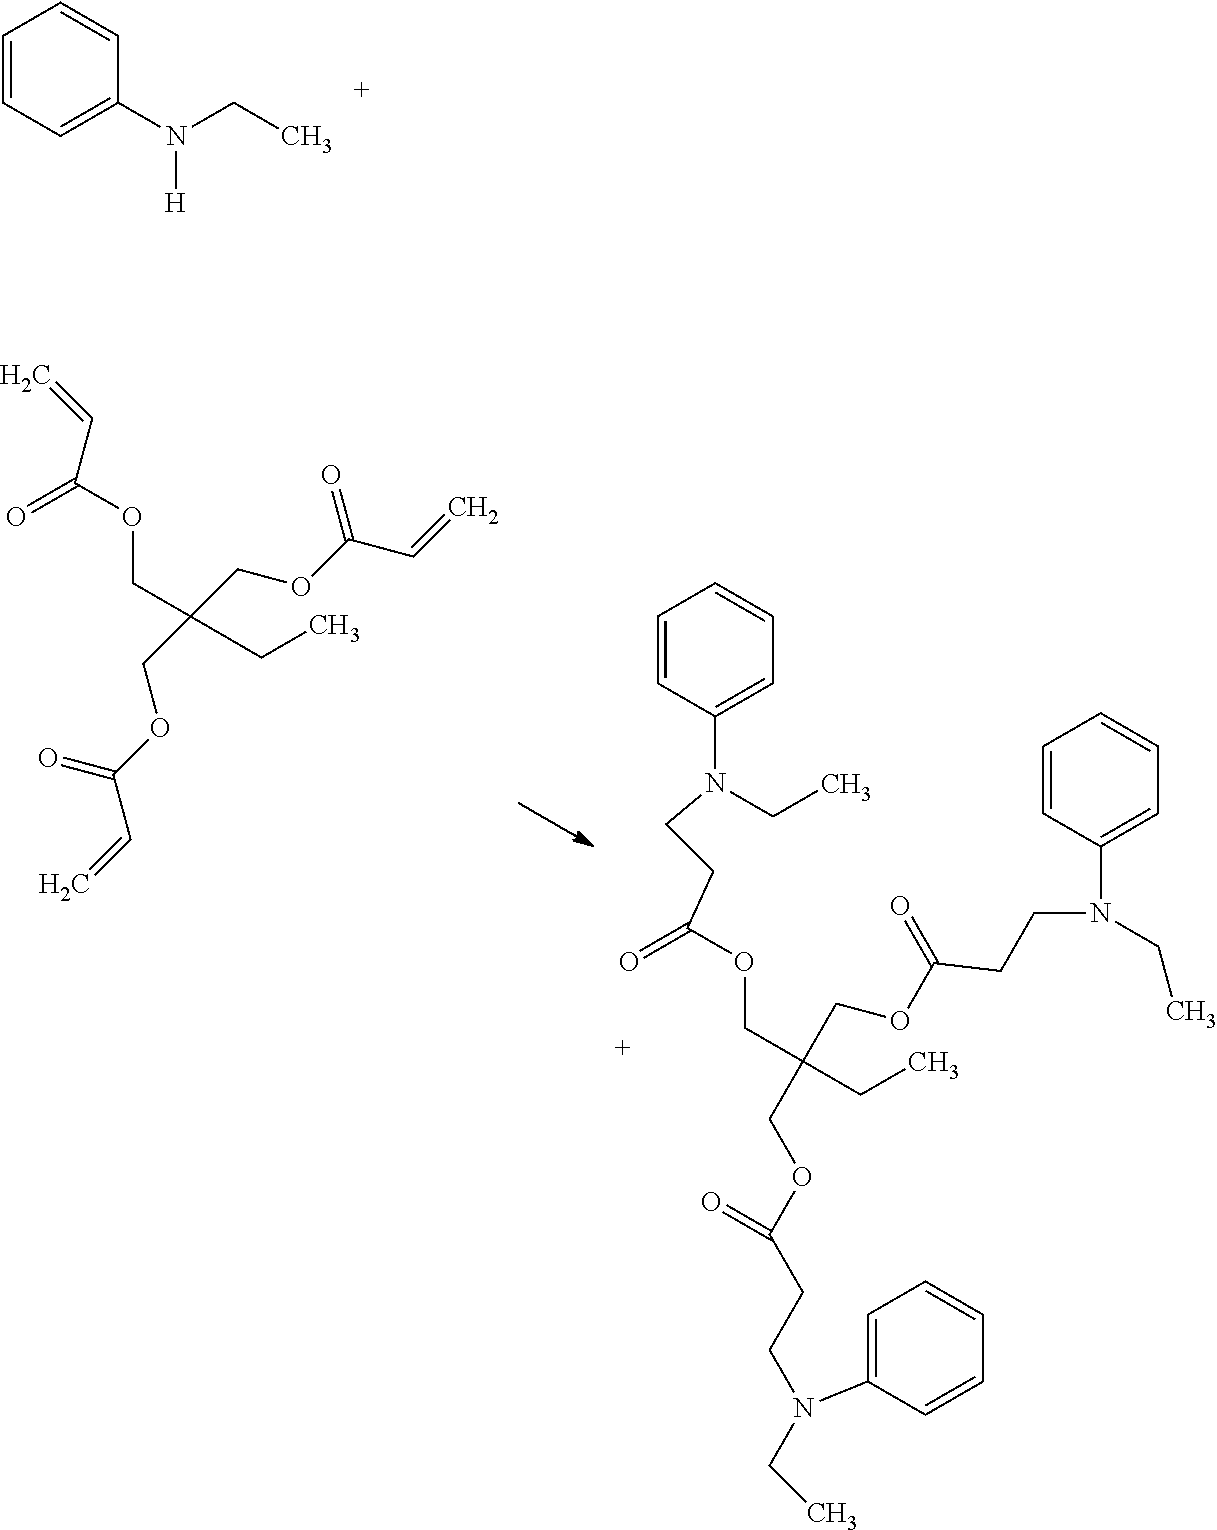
C1=CC=C(N([H])CC)C=C1.C(OCC(CC)(COC(C=C)=O)COC(C=C)=O)(=O)C=C.C1=CC(N(CC)CCC(OCC(COC(CCN(C2=CC=CC=C2)CC)=O)(CC)COC(CCN(C2=CC=CC=C2)CC)=O)=O)=CC=C1
